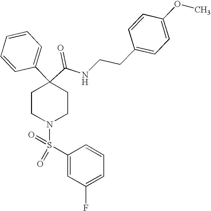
N(C(C1(C2=CC=CC=C2)CCN(S(=O)(C2=CC(F)=CC=C2)=O)CC1)=O)CCC1=CC=C(OC)C=C1
